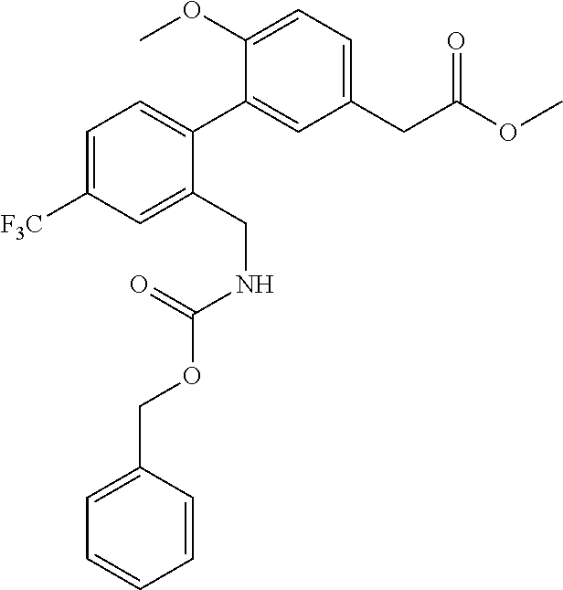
C1(CC(OC)=O)=CC=C(OC)C(C2=CC=C([F3C])C=C2CNC(OCC2=CC=CC=C2)=O)=C1
